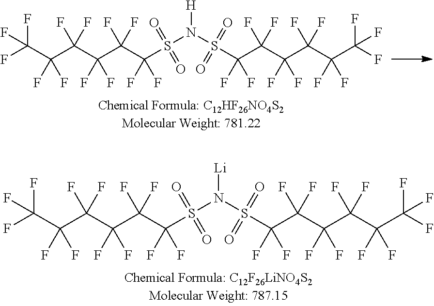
[H]N(S(C(F)(C(C(C(C(C(F)(F)F)(F)F)(F)F)(F)F)(F)F)F)(=O)=O)S(C(F)(C(C(C(C(C(F)(F)F)(F)F)(F)F)(F)F)(F)F)F)(=O)=O.[Li]N(S(C(F)(C(C(C(C(C(F)(F)F)(F)F)(F)F)(F)F)(F)F)F)(=O)=O)S(C(F)(C(C(C(C(C(F)(F)F)(F)F)(F)F)(F)F)(F)F)F)(=O)=O
